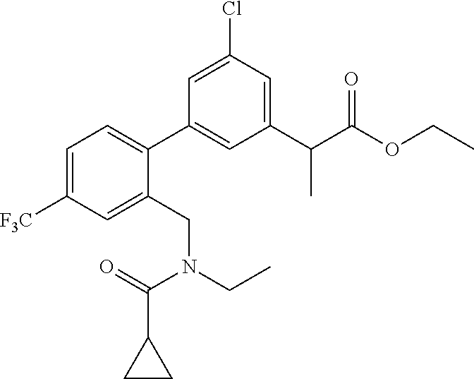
C1(C2=CC=C([F3C])C=C2CN(CC)C(=O)C2CC2)=CC(C(C(OCC)=O)C)=CC(Cl)=C1
